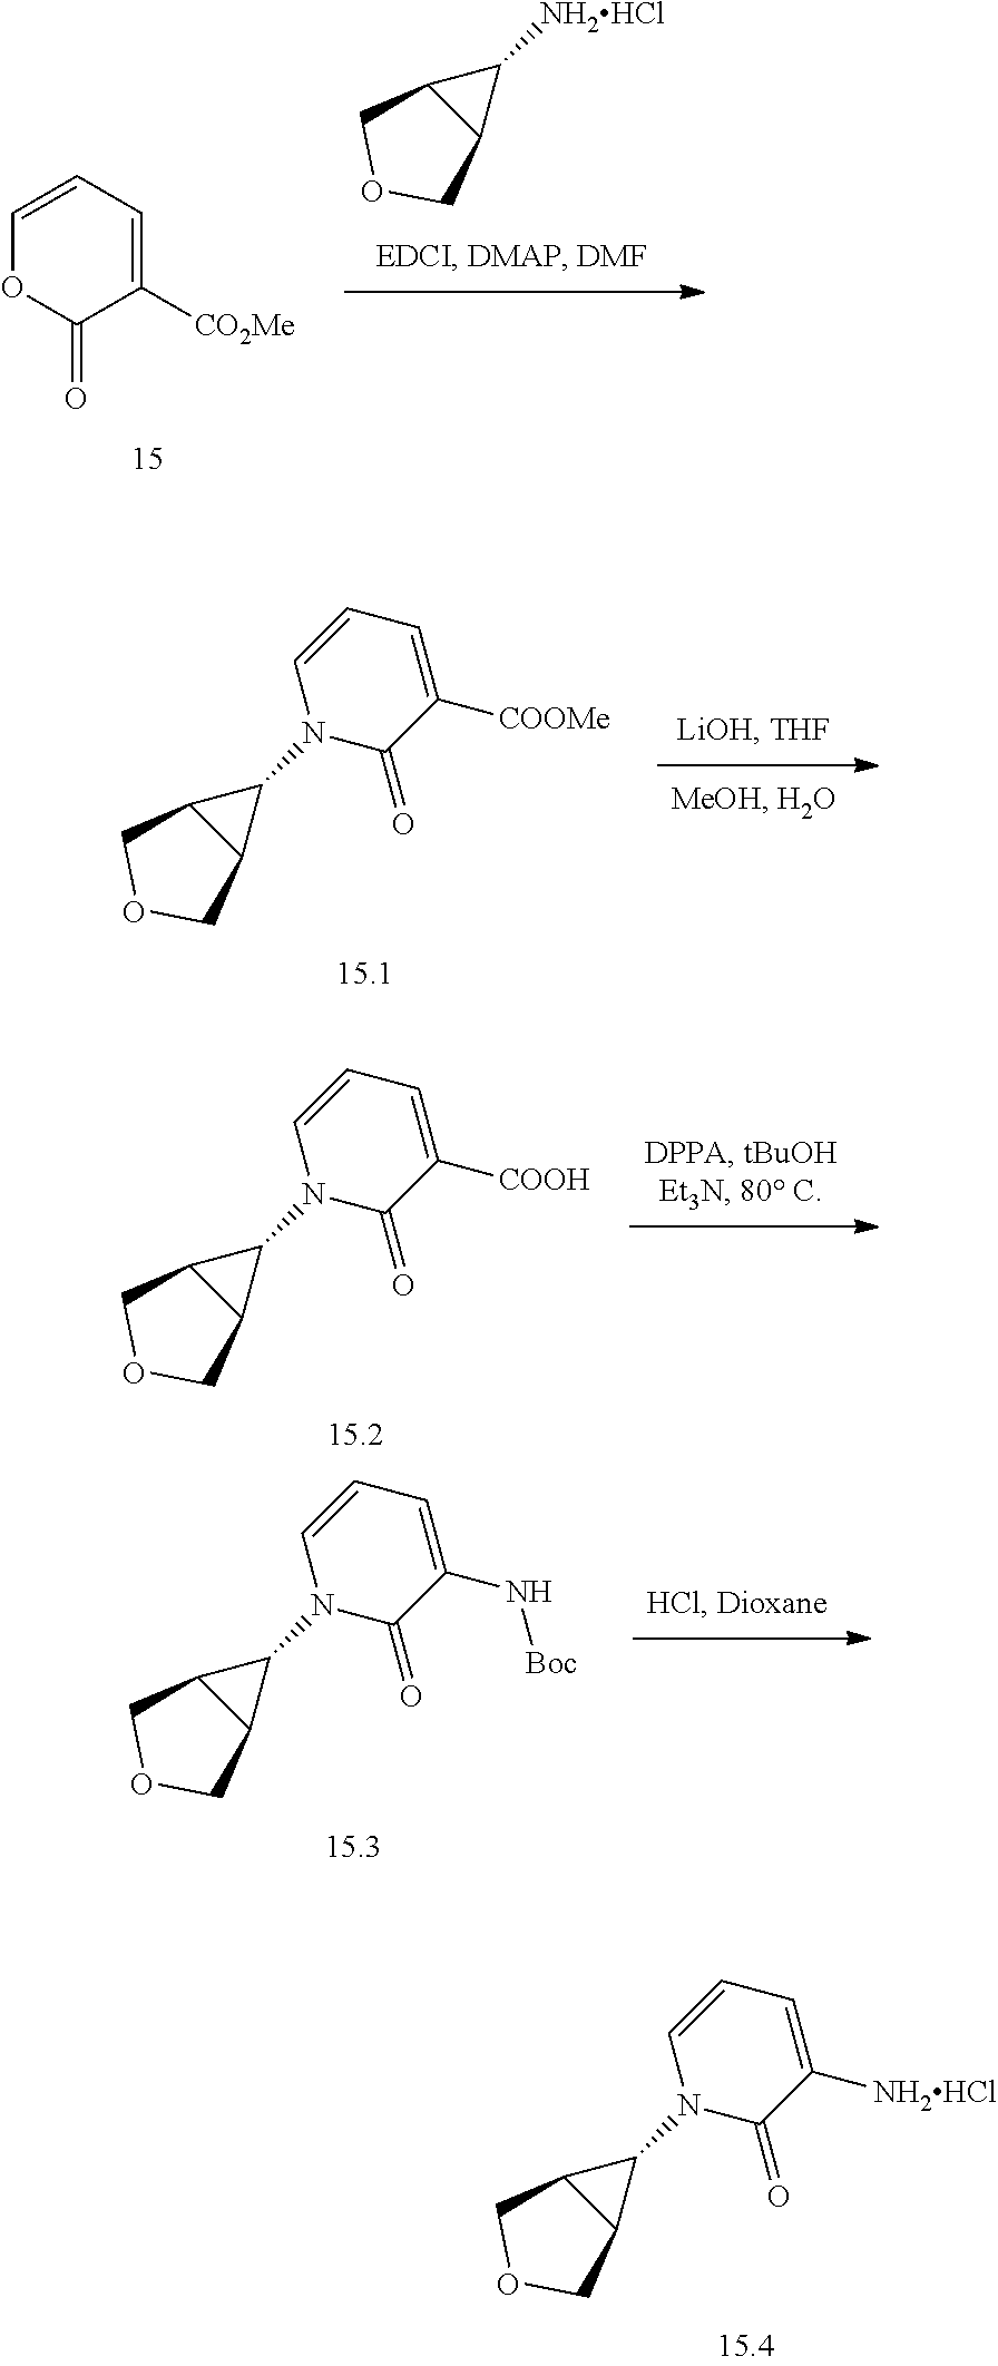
N1(C2C3C2COC3)C(=O)C([NH2HCl])=CC=C1.N1(C2C3C2COC3)C(=O)C(N[Boc])=CC=C1.N1(C2C3C2COC3)C(=O)C([COOH])=CC=C1.N1(C2C3C2COC3)C(=O)C([COOMe])=CC=C1.O1C(=O)C([CO2Me])=CC=C1.[NH2HCl]C1C2C1COC2
